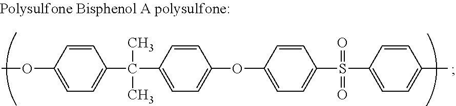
C1(OC)=CC=C(C(C2=CC=C(OC3=CC=C(S(C4=CC=C(C)C=C4)(=O)=O)C=C3)C=C2)(C)C)C=C1
